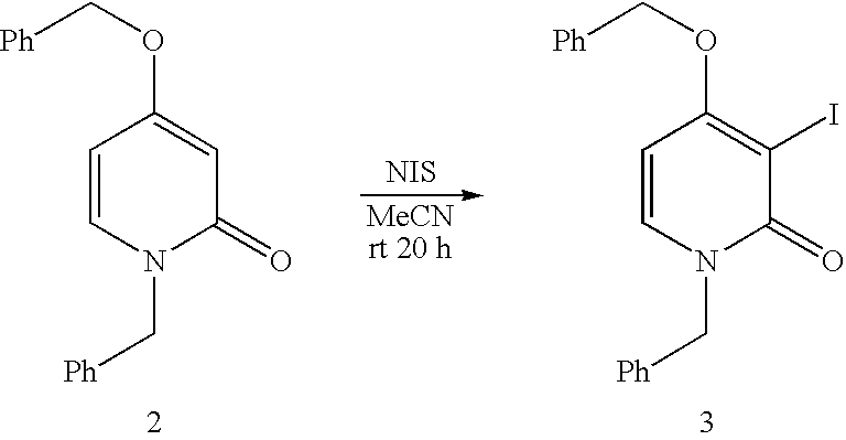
C1=CN(C[Ph])C(=O)C=C1OC[Ph].C1=CN(C[Ph])C(=O)C(I)=C1OC[Ph].[NIS]
